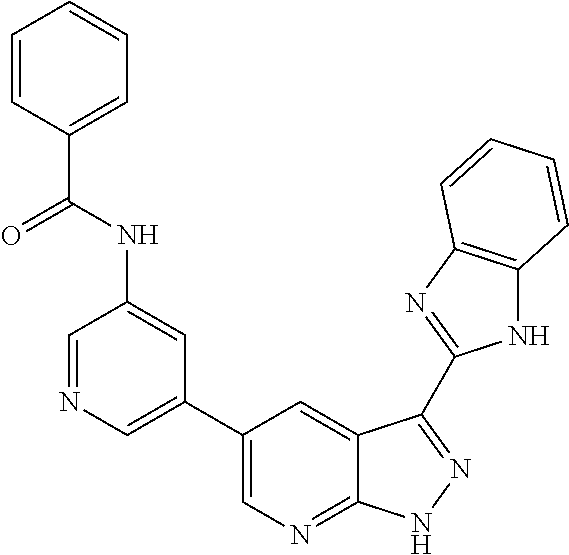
N1C2=C(N=C1C1=NNC3=NC=C(C4=CN=CC(NC(C5=CC=CC=C5)=O)=C4)C=C31)C=CC=C2
